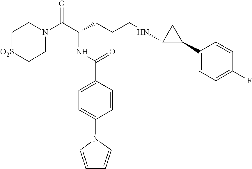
C1N(C(C(CCCNC2C(C3=CC=C(F)C=C3)C2)NC(C2=CC=C(N3C=CC=C3)C=C2)=O)=O)CC[O2S]C1
